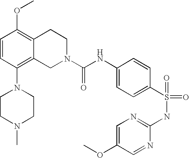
C1=CC(N2CCN(C)CC2)=C2C(=C1OC)CCN(C(NC1=CC=C(S(NC3=NC=C(OC)C=N3)(=O)=O)C=C1)=O)C2
